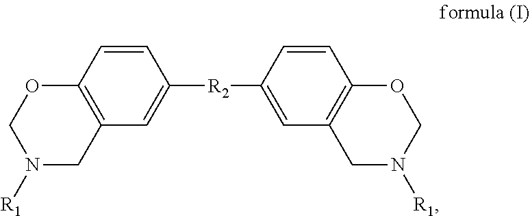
C1=CC2=C(C=C1[R2]C1=CC3=C(C=C1)OCN([R1])C3)CN([R1])CO2
